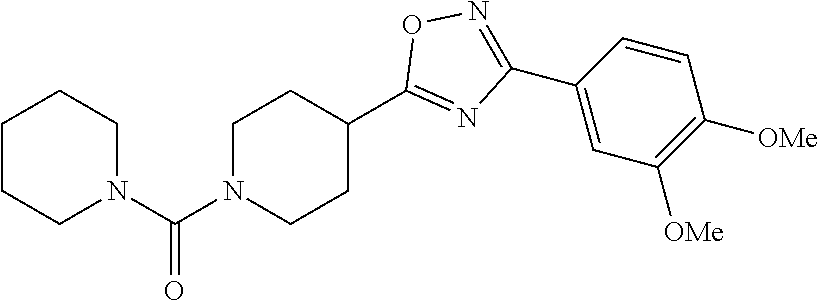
C1N(C(N2CCCCC2)=O)CCC(C2=NC(C3=CC([OMe])=C([OMe])C=C3)=NO2)C1
